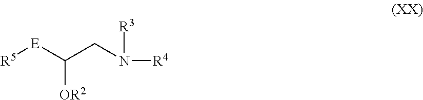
[R5][E]C(CN([R3])[R4])[OR2]
